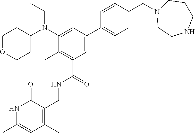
C1=CC(CN2CCNCCC2)=CC=C1C1=CC(C(=O)NCC2=C(C)C=C(C)NC2=O)=C(C)C(N(C2CCOCC2)CC)=C1
